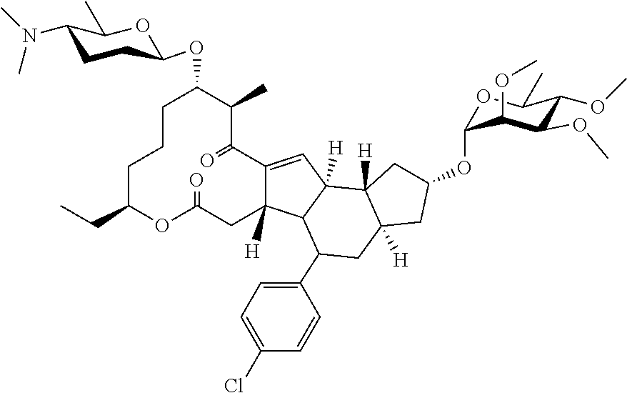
C1C(CC)OC(=O)CC2([H])C(=CC3([H])C2C(C2=CC=C(Cl)C=C2)CC2([H])C3([H])CC(OC3OC(C)C(OC)C(OC)C3OC)C2)C(=O)C(C)C(OC2CCC(N(C)C)C(C)O2)CC1
